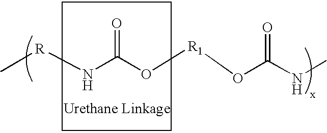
O([R1]OC(NC)=O)C(N[R]C)=O
